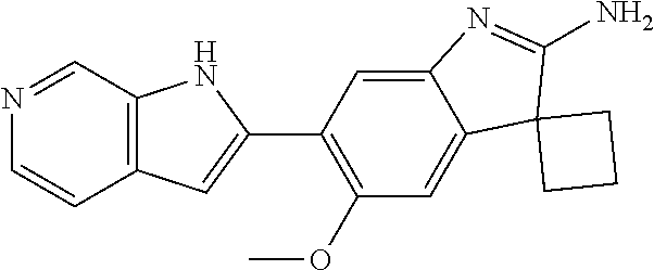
C12=C(C=NC=C1)NC(C1=C(OC)C=C3C(=C1)N=C(N)C31CCC1)=C2
